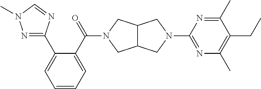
C1=CC=C(C(=O)N2CC3C(C2)CN(C2=NC(C)=C(CC)C(C)=N2)C3)C(C2=NN(C)C=N2)=C1
